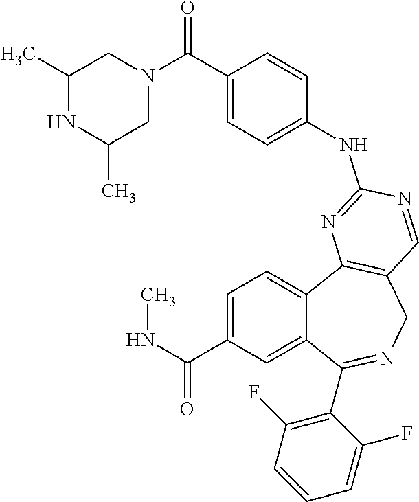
C1=C(C(NC)=O)C=C2C(=C1)C1=C(CN=C2C2=C(F)C=CC=C2F)C=NC(NC2=CC=C(C(N3CC(C)NC(C)C3)=O)C=C2)=N1
